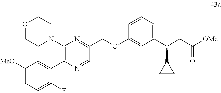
C1(N2CCOCC2)=C(C2=CC([MeO])=CC=C2F)N=CC(COC2=CC(C(CC([OMe])=O)C3CC3)=CC=C2)=N1
